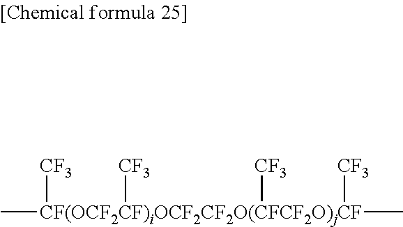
C[CF(OCF2CF)iOCF2CF2O(CFCF2O)jCF](C)([CF3])([CF3])([CF3])[CF3]
